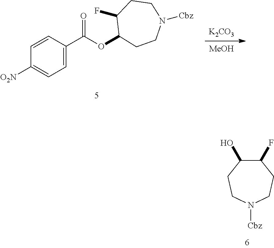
[MeOH].[K2CO3].C1([O2N])=CC=C(C(OC2C(F)CCN([Cbz])CC2)=O)C=C1.C1(F)C(O)CCN([Cbz])CC1
